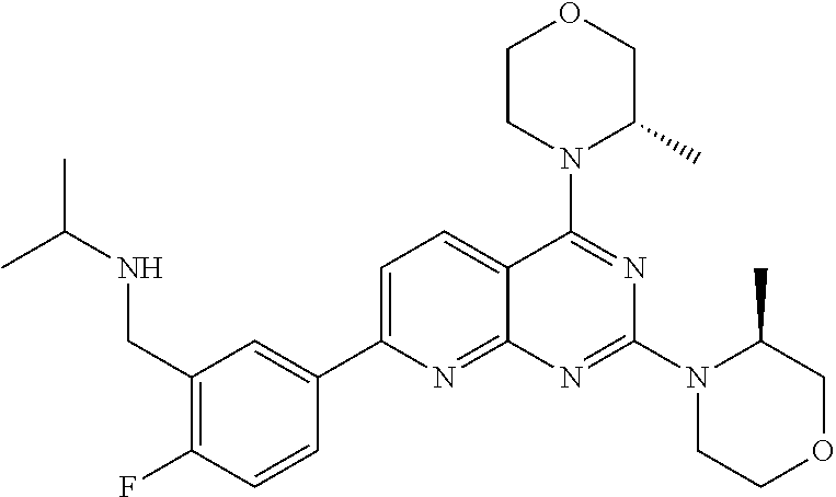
C1(CNC(C)C)=C(F)C=CC(C2=CC=C3C(=N2)N=C(N2CCOCC2C)N=C3N2C(C)COCC2)=C1
